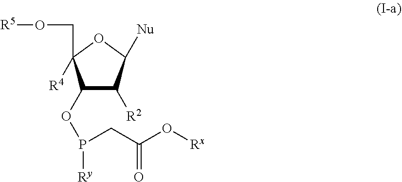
C1(OP([Ry])CC(O[Rx])=O)C([R2])C([Nu])OC1(CO[R5])[R4]
